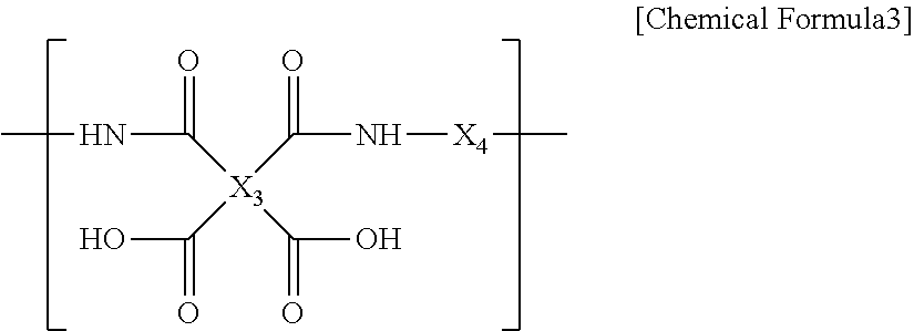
CNC(=O)[X3](C(O)=O)(C(=O)N[X4]C)C(=O)O
